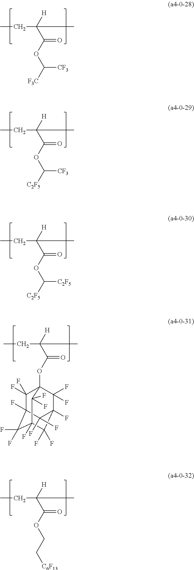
CCC(C(OC([F3C])[CF3])=O)([H])C.CCC(C(OC([C2F5])[CF3])=O)([H])C.CCC(C(OC([C2F5])[C2F5])=O)([H])C.CCC(C(OCC[C6F13])=O)([H])C.C1(F)(F)C2(F)C(F)(F)C3(F)C(F)(F)C(F)(C(F)(F)C1(OC(C(CC)([H])C)=O)C3(F)F)C2(F)F
